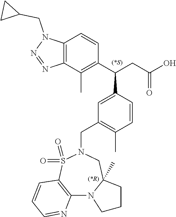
C1(C(CC(O)=O)C2=CC(CN3S(=O)(=O)C4=C(N5C(C)(C3)CCC5)N=CC=C4)=C(C)C=C2)=C(C)C2=C(C=C1)N(CC1CC1)N=N2
